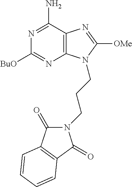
C1([BuO])=NC2=C(C(N)=N1)N=C([OMe])N2CCCN1C(=O)C2=C(C1=O)C=CC=C2
